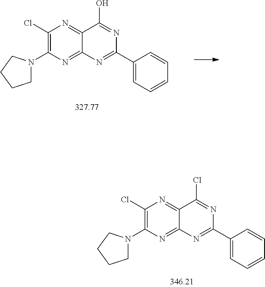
C1(Cl)=C(N2CCCC2)N=C2C(=N1)C(Cl)=NC(C1=CC=CC=C1)=N2.C1(Cl)=C(N2CCCC2)N=C2C(=N1)C(O)=NC(C1=CC=CC=C1)=N2
